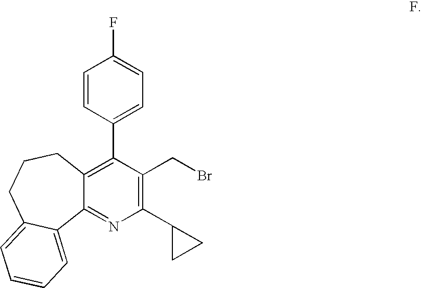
C12=C(C3=CC=C(F)C=C3)C(CBr)=C(C3CC3)N=C1C1=CC=CC=C1CCC2
